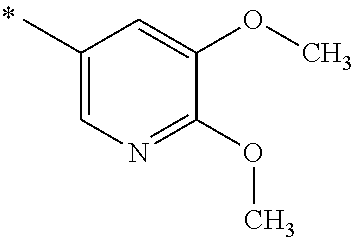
CC1=CN=C(OC)C(OC)=C1
